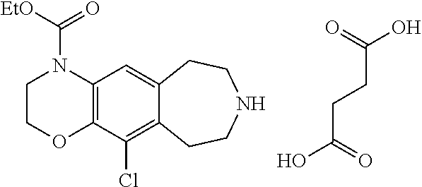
C1COC2=C(N1C([EtO])=O)C=C1C(=C2Cl)CCNCC1.C(CCC(O)=O)(O)=O
